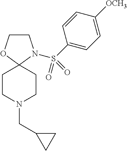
C1COC2(N1S(C1=CC=C([OCH3])C=C1)(=O)=O)CCN(CC1CC1)CC2
